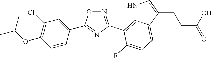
C1=CC(C2=NC(C3=C4NC=C(CCC(=O)O)C4=CC=C3F)=NO2)=CC(Cl)=C1OC(C)C
